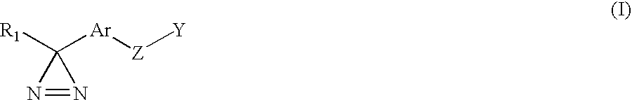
N1=NC1([R1])[Ar][Z][Y]
